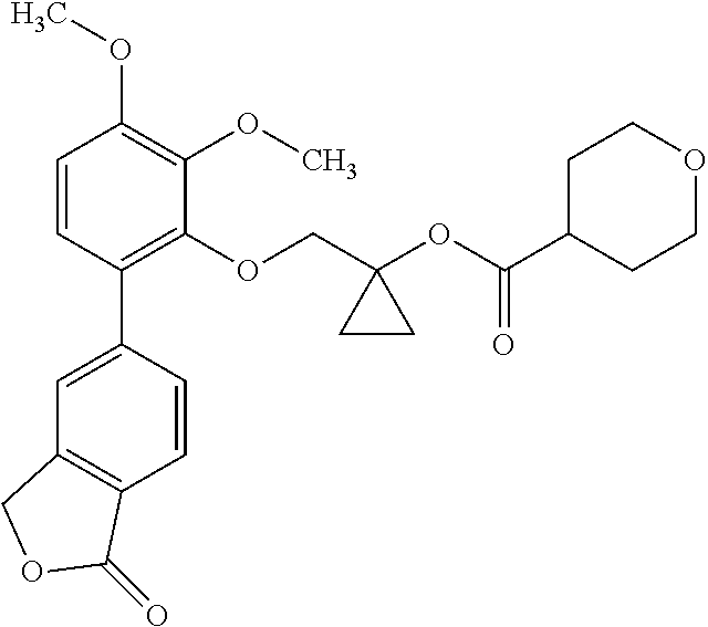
C1=CC(C2=CC3=C(C=C2)C(=O)OC3)=C(OCC2(OC(C3CCOCC3)=O)CC2)C(OC)=C1OC
